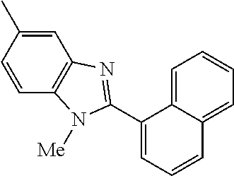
C1=C(C)C=CC2=C1N=C(C1=CC=CC3=CC=CC=C13)N2[Me]
